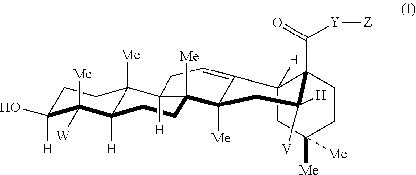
C1C([H])(O)C([Me])([W])C2([H])C([Me])(C1)C1([H])C([Me])(CC2)C2([Me])C(=CC1)C1([H])CC([Me])([Me])CCC1(C(=O)[Y][Z])C([V])([H])C2
